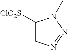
[ClO2S]C1=CN=NN1C
